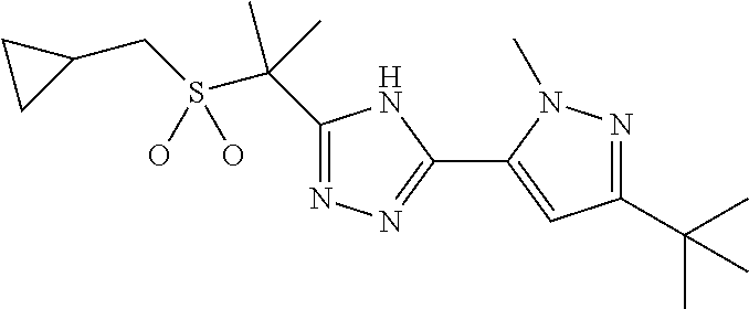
C1(C(S(CC2CC2)(O)O)(C)C)=NN=C(C2=CC(C(C)(C)C)=NN2C)N1
